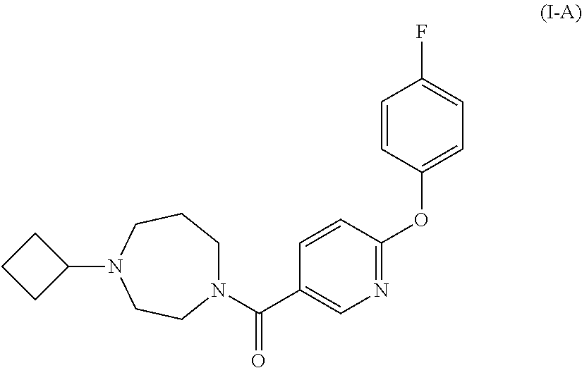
C1=CC(OC2=NC=C(C(=O)N3CCCN(C4CCC4)CC3)C=C2)=CC=C1F
